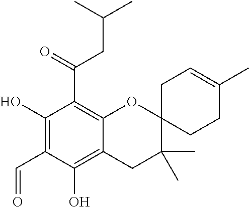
C1(O)=C(C=O)C(O)=C2C(=C1C(=O)CC(C)C)OC1(C(C)(C)C2)CCC(C)=CC1
